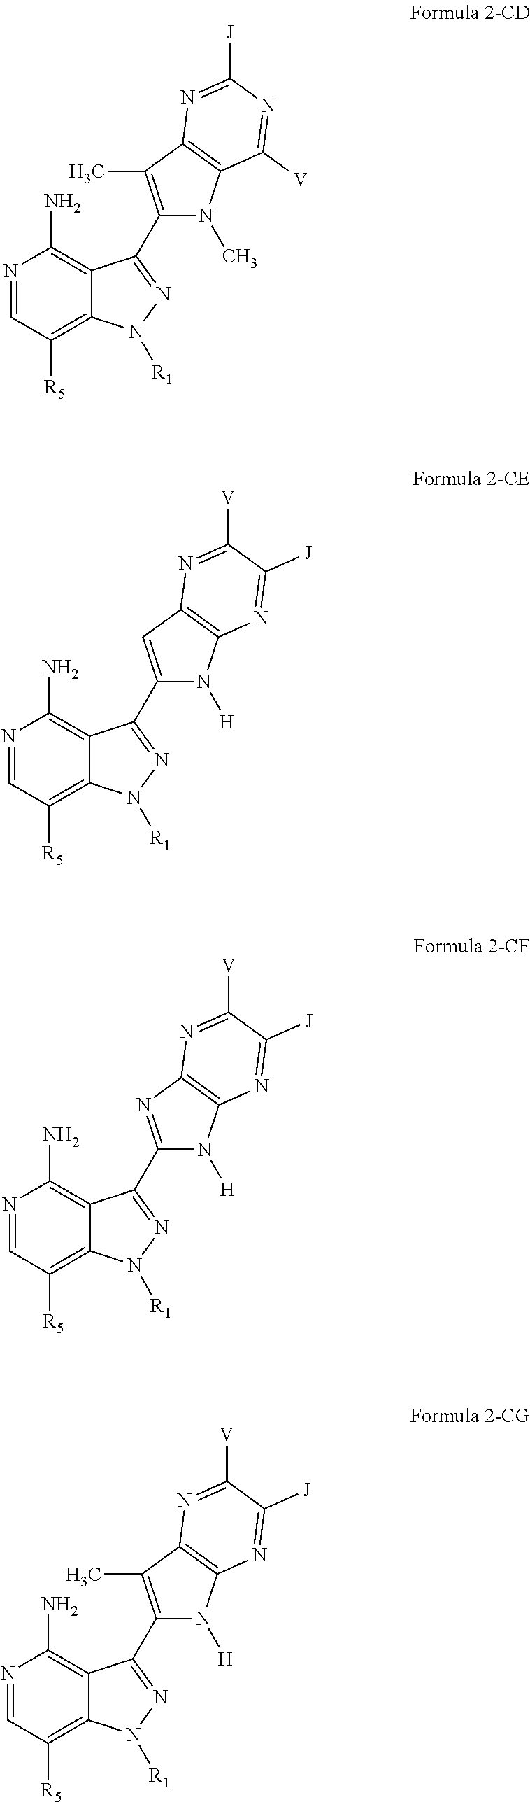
N1=CC([R5])=C2C(=C1N)C(C1=C(C)C3=C(N1C)C([V])=NC([J])=N3)=NN2[R1].N1=CC([R5])=C2C(=C1N)C(C1=CC3=C(N1[H])N=C([J])C([V])=N3)=NN2[R1].N1=CC([R5])=C2C(=C1N)C(C1=NC3=C(N1[H])N=C([J])C([V])=N3)=NN2[R1].N1=CC([R5])=C2C(=C1N)C(C1=C(C)C3=C(N1[H])N=C([J])C([V])=N3)=NN2[R1]
